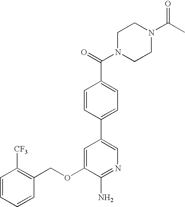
C1=CC=CC(COC2=CC(C3=CC=C(C(=O)N4CCN(C(C)=O)CC4)C=C3)=CN=C2N)=C1[CF3]
